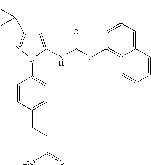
C1=C(NC(OC2=C3C(=CC=C2)C=CC=C3)=O)N(C2=CC=C(CCC(=O)[EtO])C=C2)N=C1C(C)(C)C
